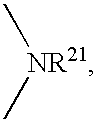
C[NR21]C
